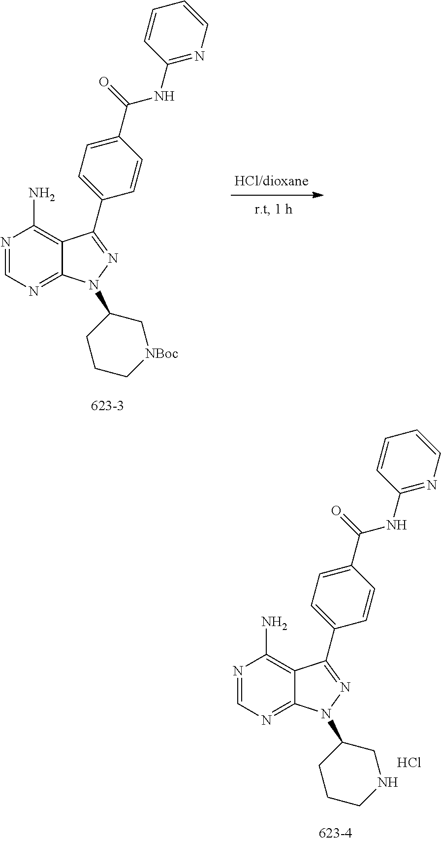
N1=CN=C2C(=C1N)C(C1=CC=C(C(NC3=NC=CC=C3)=O)C=C1)=NN2C1C[NBoc]CCC1.Cl.N1=CN=C2C(=C1N)C(C1=CC=C(C(NC3=NC=CC=C3)=O)C=C1)=NN2C1CNCCC1
